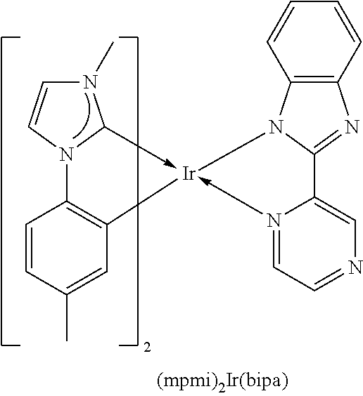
C1=CC(C)=CC2=C1N1C(->[Ir]23-N2=CC=NC=C2C2=NC4=C(N32)C=CC=C4)N(C)C=C1
